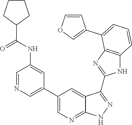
C1=NC=C(C2=CN=C3C(=C2)C(C2=NC4=C(N2)C=CC=C4C2=COC=C2)=NN3)C=C1NC(C1CCCC1)=O
